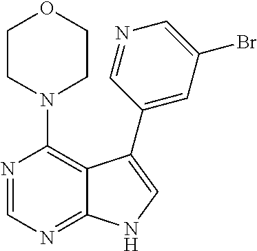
C12=NC=NC(N3CCOCC3)=C1C(C1=CC(Br)=CN=C1)=CN2
